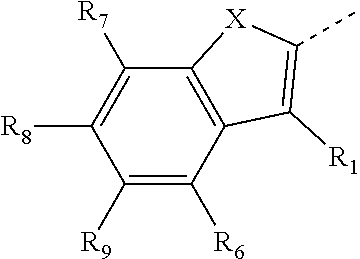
C1([R9])=C([R6])C2=C(C([R7])=C1[R8])[X]C(C)=C2[R1]
